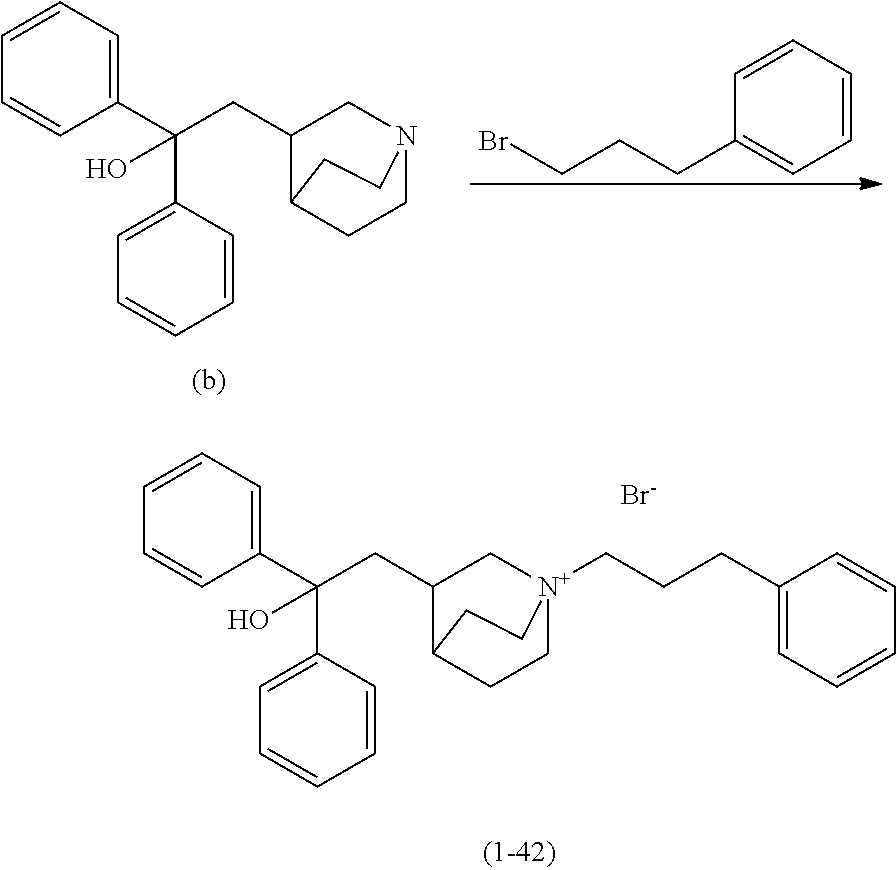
C1=CC(C(C2=CC=CC=C2)(O)CC2C3CCN(C2)CC3)=CC=C1.BrCCCC1=CC=CC=C1.C1=CC(C(C2=CC=CC=C2)(O)CC2C3CC[N+](CCCC4=CC=CC=C4)(C2)CC3)=CC=C1.[Br-]
